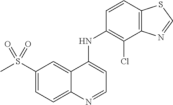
S(C1=CC=C2C(=C1)C(NC1=C(Cl)C3=C(C=C1)SC=N3)=CC=N2)(C)(=O)=O
